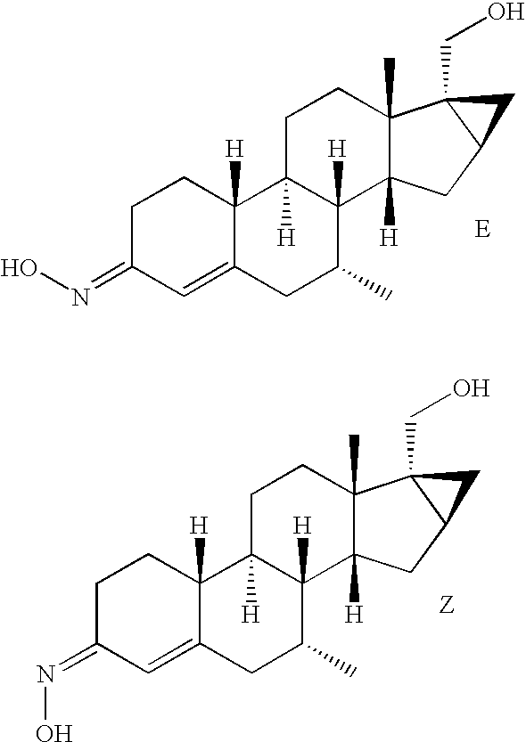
C1C(=NO)C=C2C([H])(C1)C1([H])C([H])(C(C)C2)C2([H])C(C)(CC1)C1(CO)C(C2)C1.C1C(=NO)C=C2C([H])(C1)C1([H])C([H])(C(C)C2)C2([H])C(C)(CC1)C1(CO)C(C2)C1
